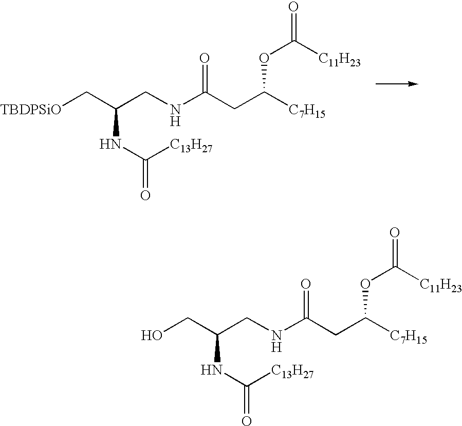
C(O)C(CNC(=O)CC([C7H15])OC(=O)[C11H23])NC([C13H27])=O.C([TBDPSiO])C(CNC(=O)CC([C7H15])OC(=O)[C11H23])NC([C13H27])=O
